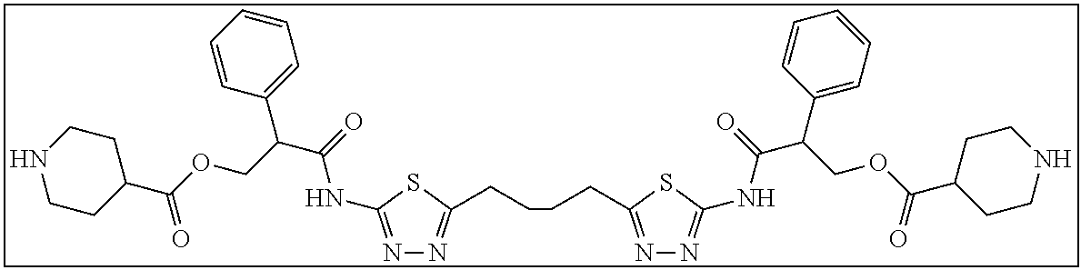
N1=C(NC(C(COC(C2CCNCC2)=O)C2=CC=CC=C2)=O)SC(CCCCC2=NN=C(NC(C(COC(C3CCNCC3)=O)C3=CC=CC=C3)=O)S2)=N1
